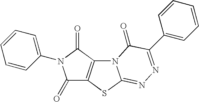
C1(=O)C2=C(C(=O)N1C1=CC=CC=C1)N1C(=NN=C(C3=CC=CC=C3)C1=O)S2
